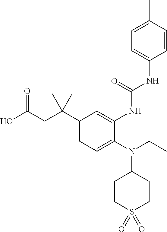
N(C1CCS(=O)(=O)CC1)(CC)C1=CC=C(C(CC(O)=O)(C)C)C=C1NC(NC1=CC=C(C)C=C1)=O
